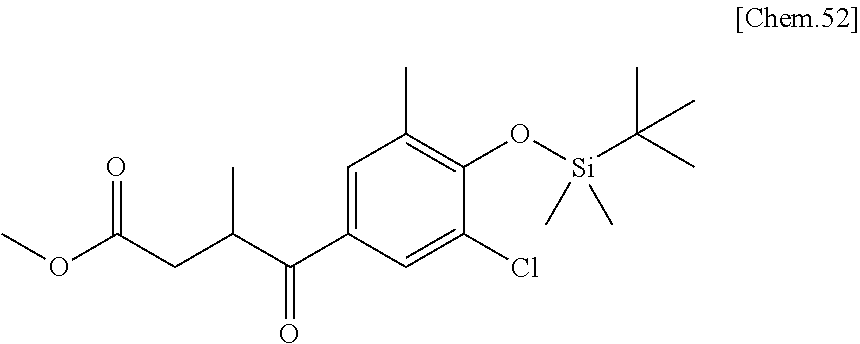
C1(C(C(CC(OC)=O)C)=O)=CC(C)=C(O[Si](C(C)(C)C)(C)C)C(Cl)=C1
